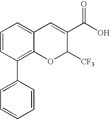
C1=CC(C2=CC=CC=C2)=C2C(=C1)C=C(C(O)=O)C([CF3])O2
